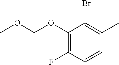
C1(F)=C(OCOC)C(Br)=C(C)C=C1
